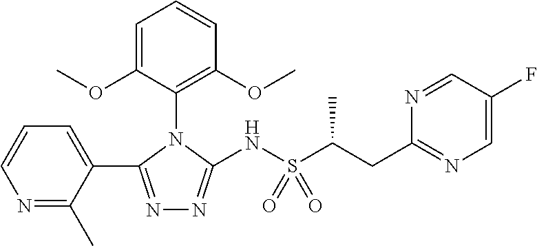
N1=C(C)C(C2=NN=C(NS(=O)(C(CC3=NC=C(F)C=N3)C)=O)N2C2=C(OC)C=CC=C2OC)=CC=C1
